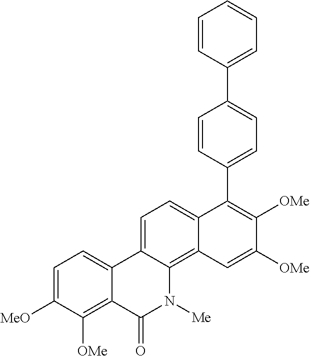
C1=C2C(=C3C(=C1)C(C1=CC=C(C4=CC=CC=C4)C=C1)=C([OMe])C([OMe])=C3)N([Me])C(=O)C1=C([OMe])C([MeO])=CC=C21
